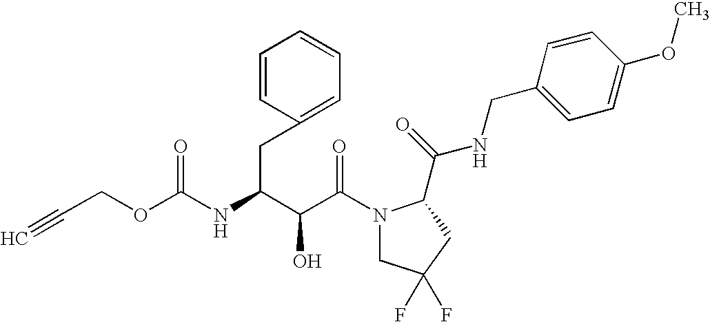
C(C(N1CC(F)(F)CC1C(NCC1=CC=C(OC)C=C1)=O)=O)(O)C(CC1=CC=CC=C1)NC(=O)OCC#C
